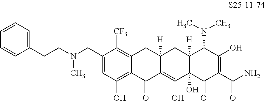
C(C1=CC(O)=C2C(=C1[CF3])CC1([H])C(=C(O)C3(O)C([H])(C1)C(N(C)C)C(O)=C(C(N)=O)C3=O)C2=O)N(C)CCC1=CC=CC=C1
